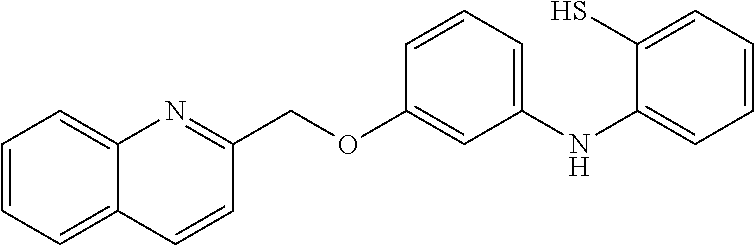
C1=CC=C2C(=C1)N=C(COC1=CC(NC3=CC=CC=C3S)=CC=C1)C=C2
